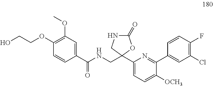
C1(OCCO)=C(OC)C=C(C(NCC2(C3=CC=C([OCH3])C(C4=CC(Cl)=C(F)C=C4)=N3)CNC(=O)O2)=O)C=C1
